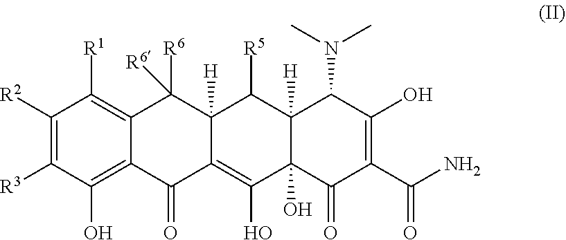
C1([R2])=C([R3])C(O)=C2C(=C1[R1])C([R6])([R6])C1([H])C(=C(O)C3(O)C([H])(C1[R5])C(N(C)C)C(O)=C(C(N)=O)C3=O)C2=O
